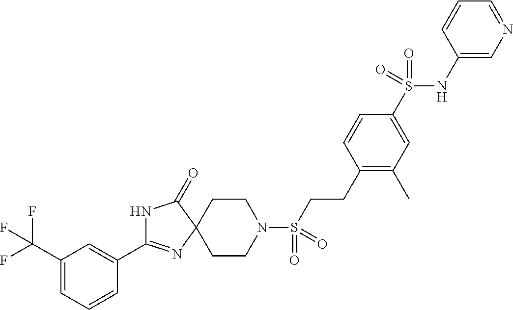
C1CN(S(CCC2=C(C)C=C(S(NC3=CN=CC=C3)(=O)=O)C=C2)(=O)=O)CCC12C(=O)NC(C1=CC(C(F)(F)F)=CC=C1)=N2
